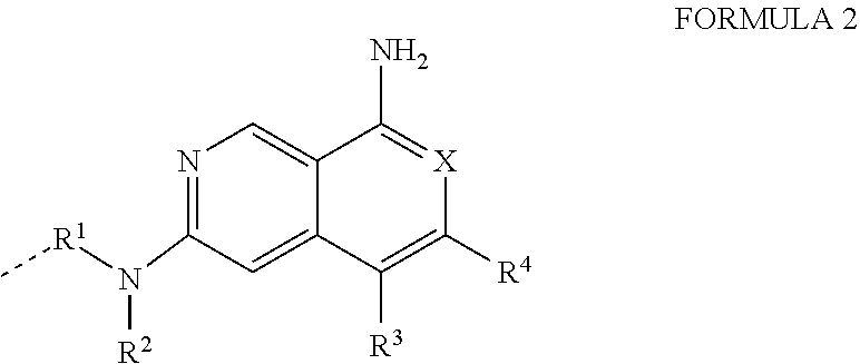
N1=C(N([R1]C)[R2])C=C2C(=C1)C(N)=[X]C([R4])=C2[R3]
